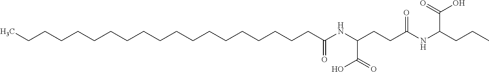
C(CCCCCCCCCCCCCCCC(NC(CCC(NC(CCC)C(=O)O)=O)C(=O)O)=O)CCC
